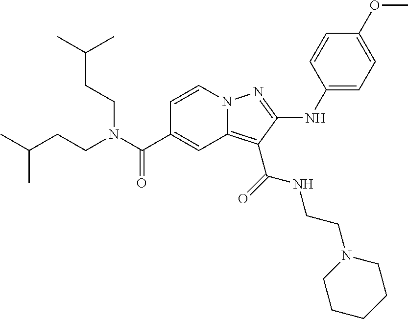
C1=CN2C(=C(C(=O)NCCN3CCCCC3)C(NC3=CC=C(OC)C=C3)=N2)C=C1C(N(CCC(C)C)CCC(C)C)=O
